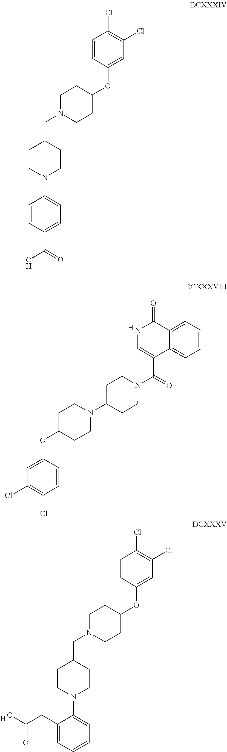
C1=CC=C2C(=C1)C(C(=O)N1CCC(N3CCC(OC4=CC(Cl)=C(Cl)C=C4)CC3)CC1)=CNC2=O.[H].C1=CC(OC2CCN(CC3CCN(C4=CC=CC=C4CC(O)=O)CC3)CC2)=CC(Cl)=C1Cl.[H].C1=CC(OC2CCN(CC3CCN(C4=CC=C(C(O)=O)C=C4)CC3)CC2)=CC(Cl)=C1Cl
